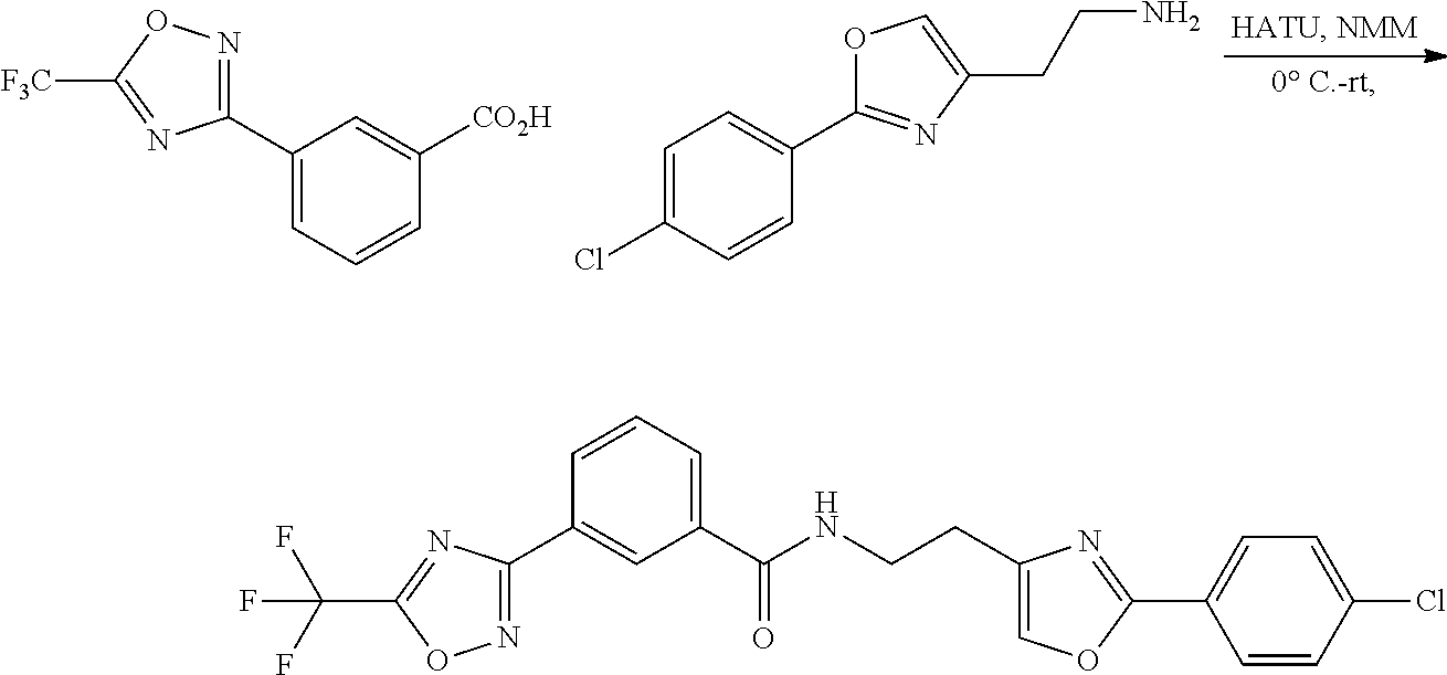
C1=C(Cl)C=CC(C2=NC(CCN)=CO2)=C1.C1(C2=NOC([F3C])=N2)=CC=CC([CO2H])=C1.C1=CC=C(C(NCCC2=COC(C3=CC=C(Cl)C=C3)=N2)=O)C=C1C1=NOC(C(F)(F)F)=N1
